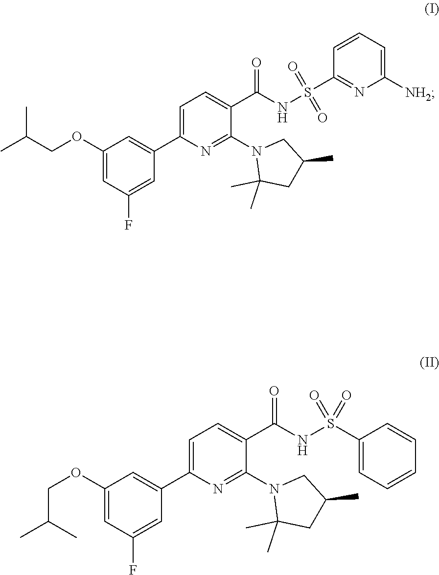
N1(C2=NC(C3=CC(OCC(C)C)=CC(F)=C3)=CC=C2C(=O)NS(=O)(=O)C2=NC([NH2])=CC=C2)C(C)(C)CC(C)C1.N1(C2=NC(C3=CC(OCC(C)C)=CC(F)=C3)=CC=C2C(=O)NS(=O)(=O)C2=CC=CC=C2)C(C)(C)CC(C)C1
